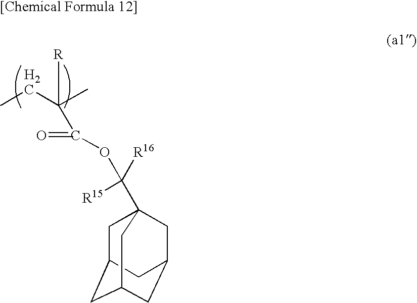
C1C2CC3CC(CC1(C([R15])([R16])OC(=O)C(C)(CC)[R])C3)C2
